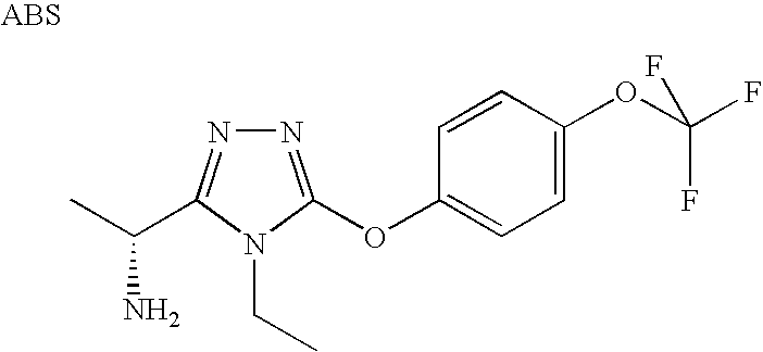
N1=C(OC2=CC=C(OC(F)(F)F)C=C2)N(CC)C(C(C)N)=N1
